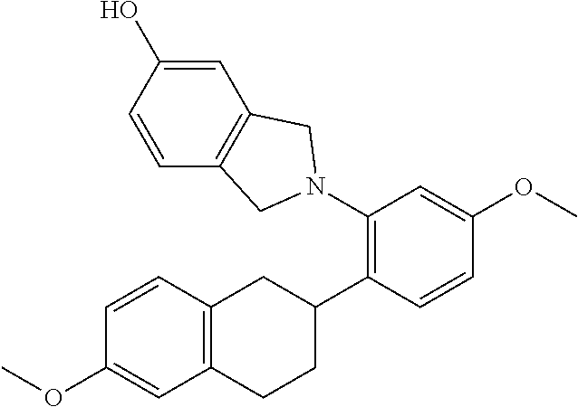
C1(N2CC3=C(C=C(O)C=C3)C2)=C(C2CC3=C(CC2)C=C(OC)C=C3)C=CC(OC)=C1
